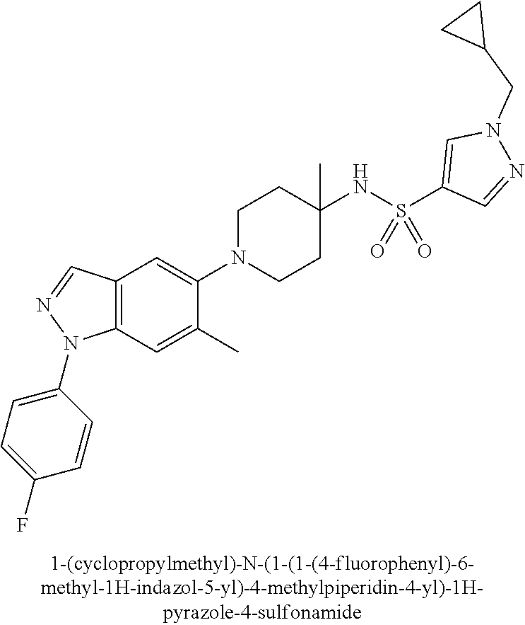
C12=C(C=C(C)C(N3CCC(NS(C4=CN(CC5CC5)N=C4)(=O)=O)(C)CC3)=C1)N(C1=CC=C(F)C=C1)N=C2
